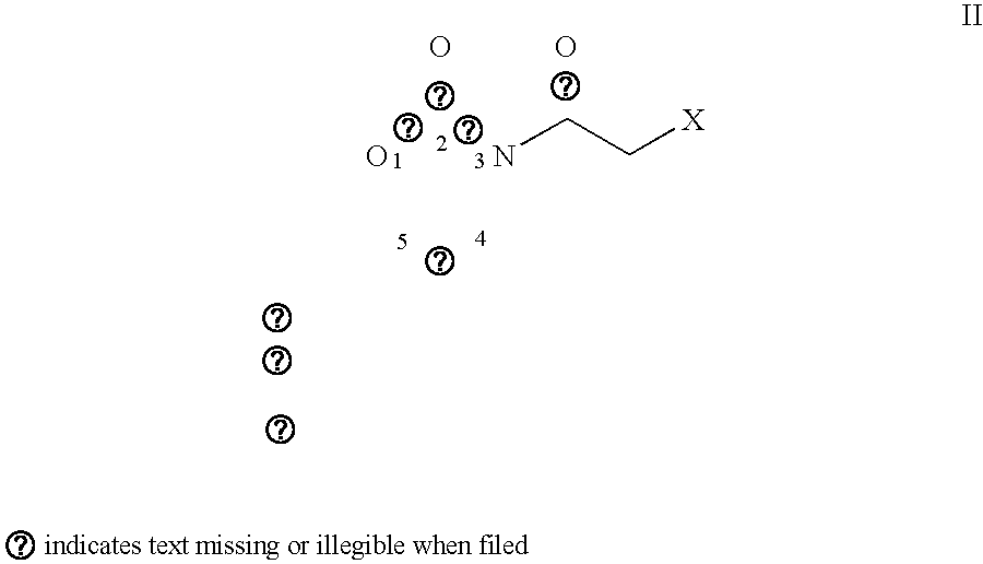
O.O.NCC[X].O
